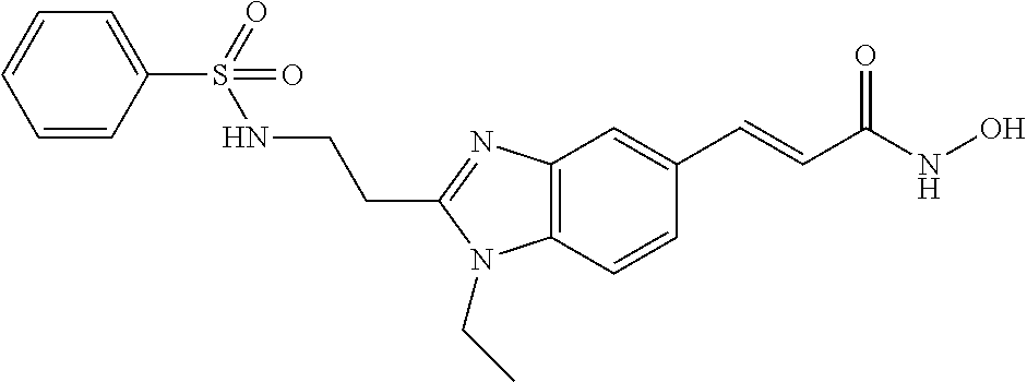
C12=C(C=CC(C=CC(NO)=O)=C1)N(CC)C(CCNS(C1=CC=CC=C1)(=O)=O)=N2
